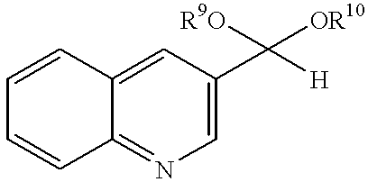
C12=NC=C(C([H])([R9O])[OR10])C=C1C=CC=C2
